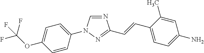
C1(N2C=NC(C=CC3=CC=C(N)C=C3C)=N2)=CC=C(OC(F)(F)F)C=C1
